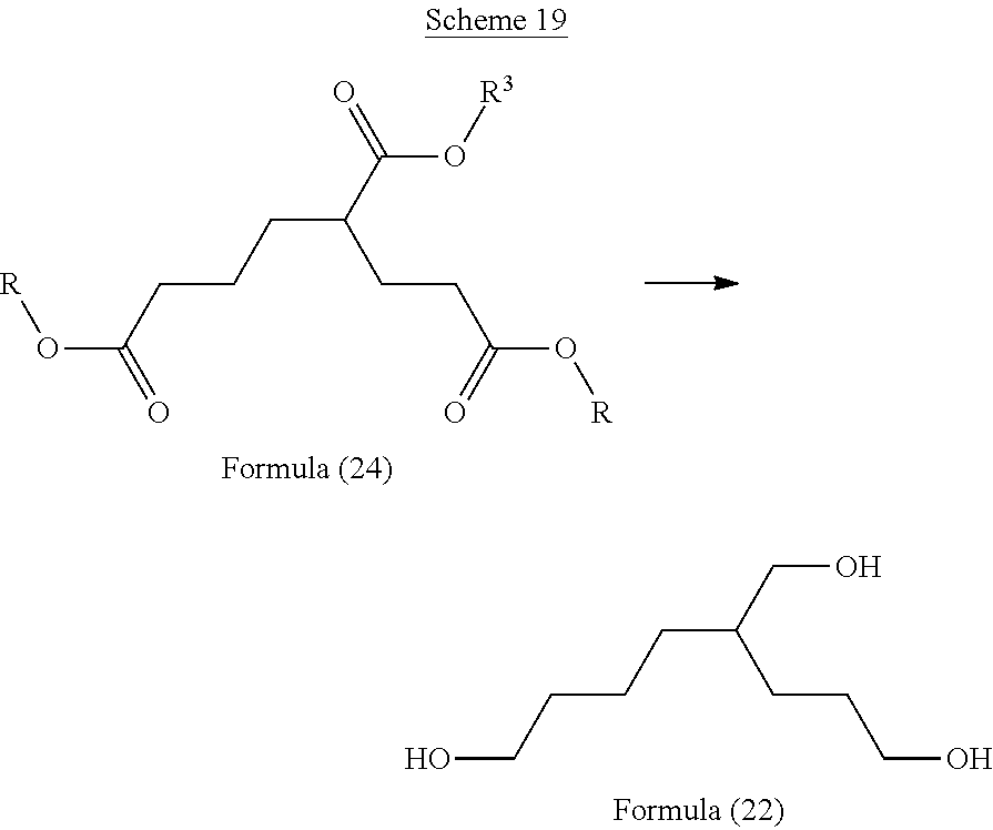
OCCCCC(CCCO)CO.O(C(=O)CCCC(CCC(O[R])=O)C(=O)O[R3])[R]
